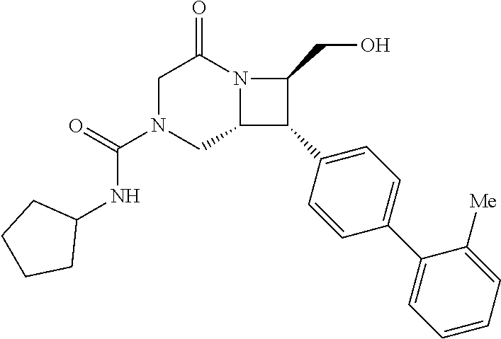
C1N(C(=O)NC2CCCC2)CC2N(C1=O)C(CO)C2C1=CC=C(C2=CC=CC=C2[Me])C=C1
